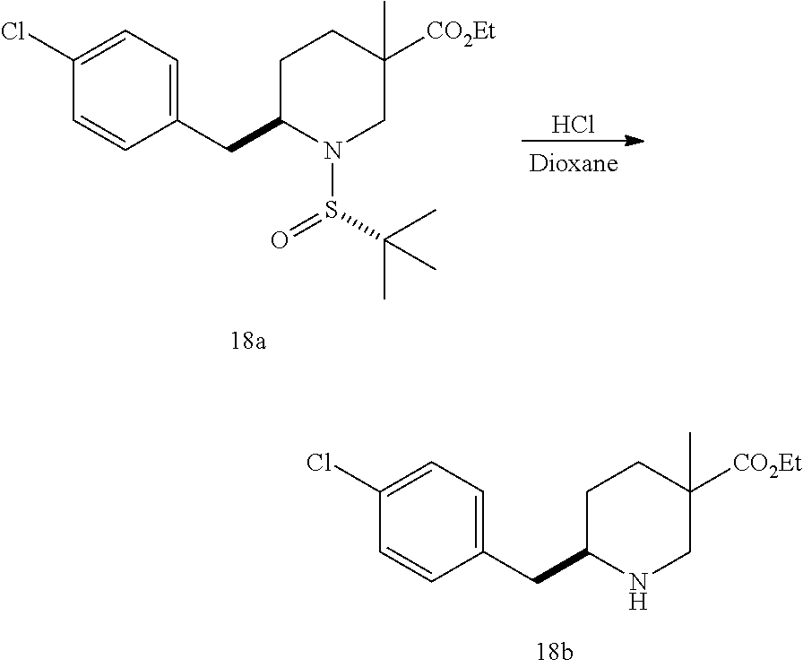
C1(CC2N(S(=O)C(C)(C)C)CC([CO2Et])(C)CC2)=CC=C(Cl)C=C1.Cl.C1(CC2NCC([CO2Et])(C)CC2)=CC=C(Cl)C=C1
